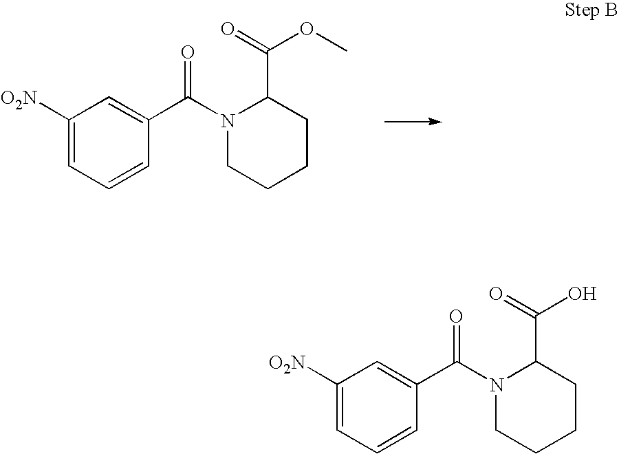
C(=O)(C1=CC([O2N])=CC=C1)N1C(C(=O)OC)CCCC1.N1(C(=O)C2=CC([O2N])=CC=C2)CCCCC1C(=O)O
